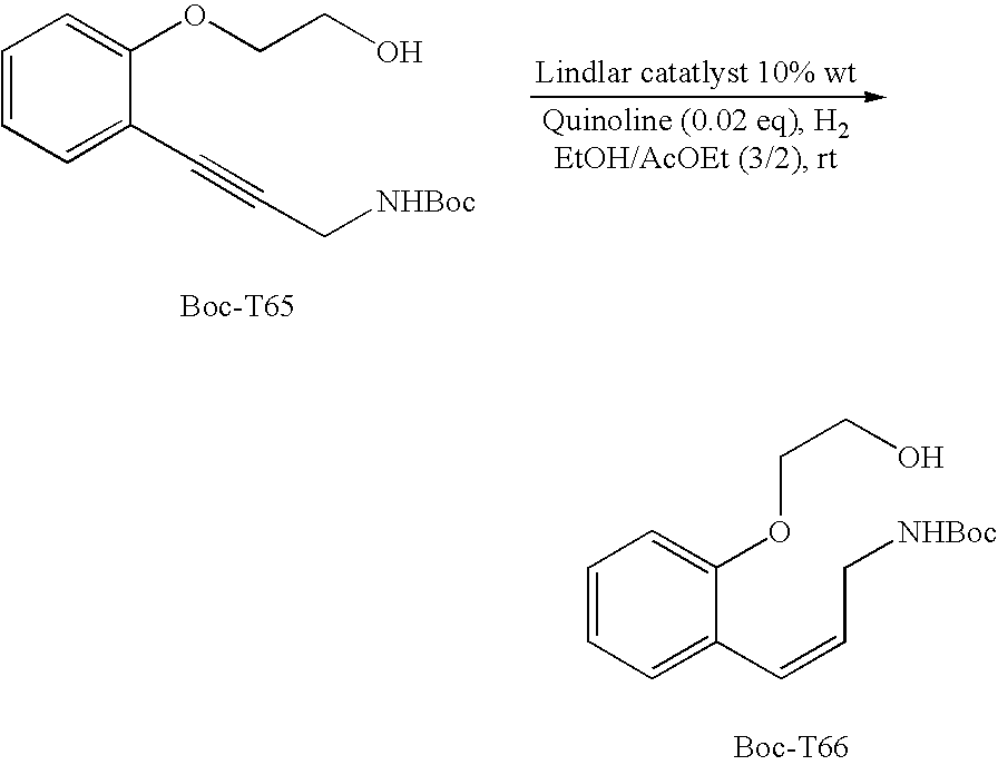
C1=CC=C(C=CC[NHBoc])C(OCCO)=C1.C1=CC=C(C#CC[NHBoc])C(OCCO)=C1
